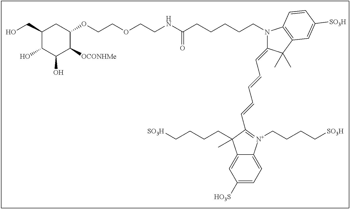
C1(CO)C(O)C(O)C([OCONHMe])C(OCCOCCNC(CCCCCN2C3=C(C(C)(C)C2=CC=CC=CC2=[N+](CCCC[SO3H])C4=CC=C([HO3S])C=C4C2(CCCC[SO3H])C)C=C([SO3H])C=C3)=O)C1
